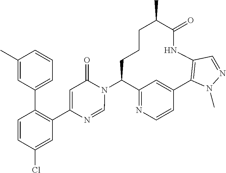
C12=NC=CC(=C1)C1=C(NC(=O)C(C)CCCC2N2C(=O)C=C(C3=C(C4=CC=CC(C)=C4)C=CC(Cl)=C3)N=C2)C=NN1C
